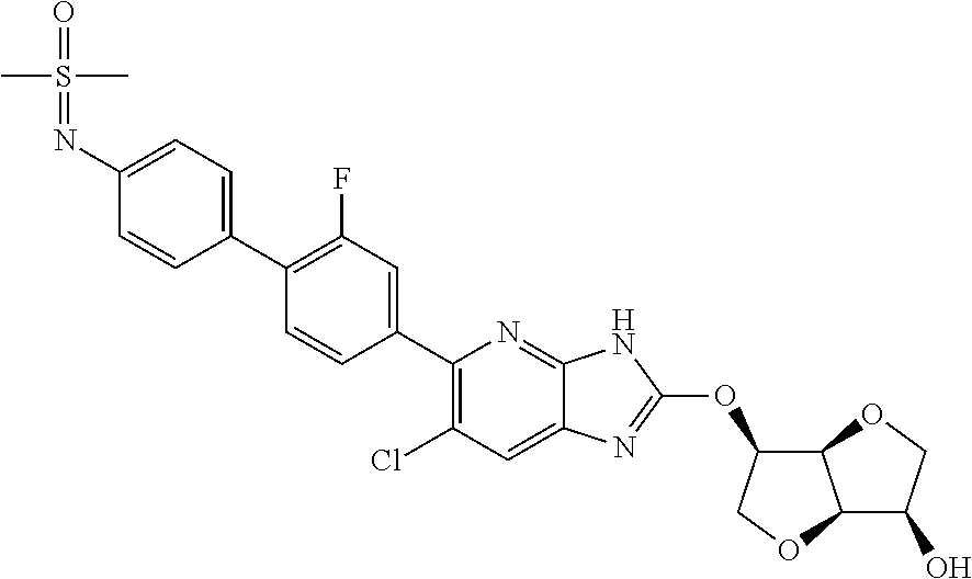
C1(N=S(=O)(C)C)=CC=C(C2=C(F)C=C(C3=C(Cl)C=C4C(=N3)NC(OC3C5C(C(O)CO5)OC3)=N4)C=C2)C=C1
